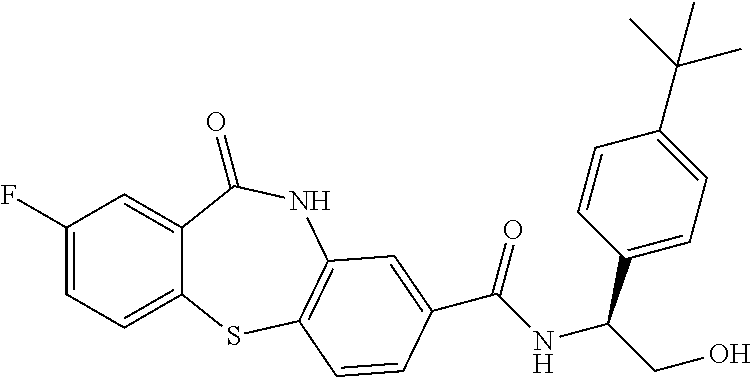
C1(F)=CC=C2C(=C1)C(=O)NC1=C(S2)C=CC(C(NC(CO)C2=CC=C(C(C)(C)C)C=C2)=O)=C1
